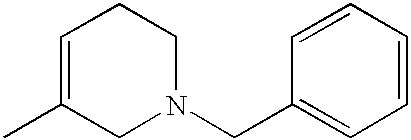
C1=C(C)CN(CC2=CC=CC=C2)CC1
